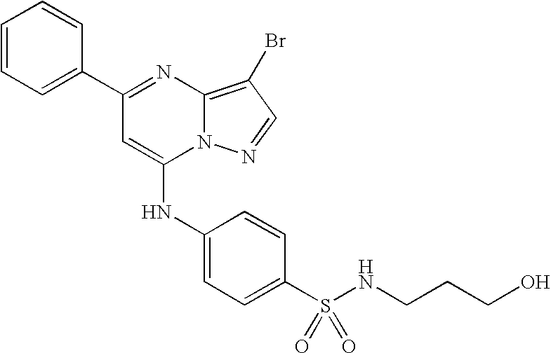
C1=C(C2=NC3=C(Br)C=NN3C(NC3=CC=C(S(NCCCO)(=O)=O)C=C3)=C2)C=CC=C1
